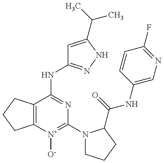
C12=C(C(NC3=NNC(C(C)C)=C3)=NC(N3CCCC3C(=O)NC3=CN=C(F)C=C3)=[N+]1[O-])CCC2
